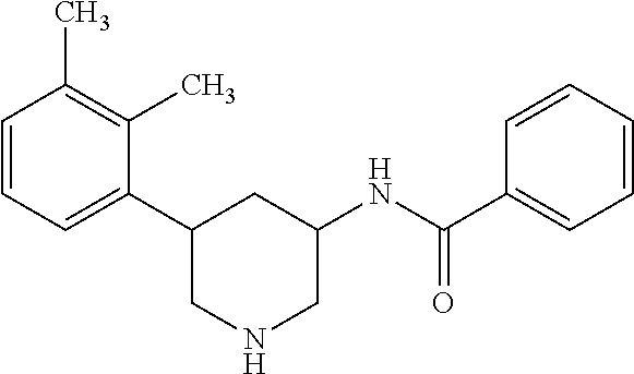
C1(C2CNCC(NC(=O)C3=CC=CC=C3)C2)=CC=CC(C)=C1C
